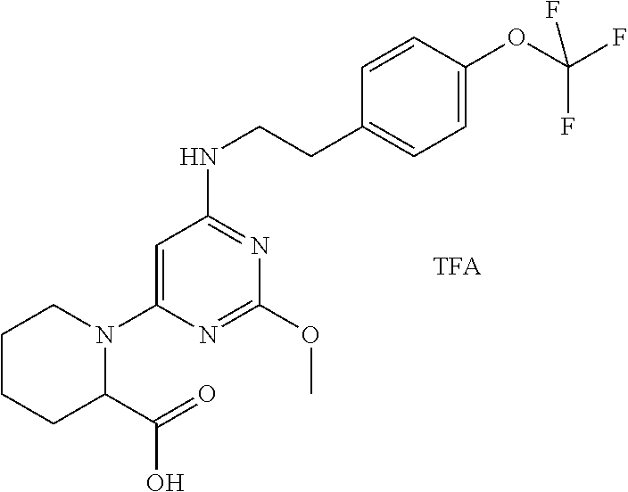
C1CCC(C(=O)O)N(C2=CC(NCCC3=CC=C(OC(F)(F)F)C=C3)=NC(OC)=N2)C1
